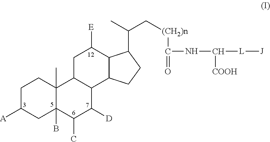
C1C([A])CC2(B)C(C)(C1)C1C(C([D])C2C)C2C(C([E])C1)C(C(C)C[(CH2)n]C(NC([L][J])[COOH])=O)CC2
